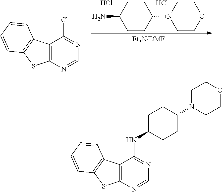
C1CC(N2CCOCC2)CCC1N.Cl.Cl.C12=C(N=CN=C1Cl)SC1=C2C=CC=C1.C12=C(N=CN=C1NC1CCC(N3CCOCC3)CC1)SC1=C2C=CC=C1
